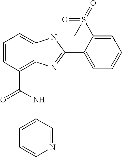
C1=CC(C(NC2=CC=CN=C2)=O)=C2C(=C1)NC(C1=CC=CC=C1S(=O)(=O)C)=N2
